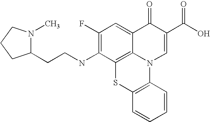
C1(F)=C(NCCC2N(C)CCC2)C2=C3C(=C1)C(=O)C(C(O)=O)=CN3C1=C(S2)C=CC=C1
